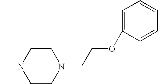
C1CN(CCOC2=CC=CC=C2)CCN1C
